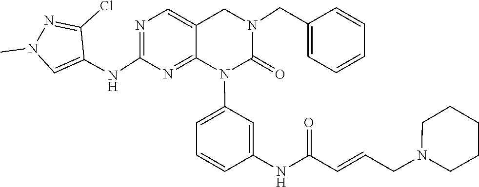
C1N(CC=CC(NC2=CC(N3C(=O)N(CC4=CC=CC=C4)CC4=CN=C(NC5=CN(C)N=C5Cl)N=C34)=CC=C2)=O)CCCC1
